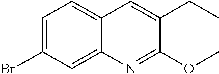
C1=C(Br)C=C2C(=C1)C=C(CC)C(OC)=N2
